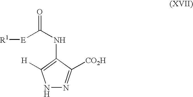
N1N=C([CO2H])C(NC([E][R1])=O)=C1[H]
